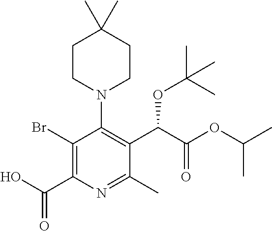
C1(Br)=C(C(=O)O)N=C(C)C(C(C(OC(C)C)=O)OC(C)(C)C)=C1N1CCC(C)(C)CC1
